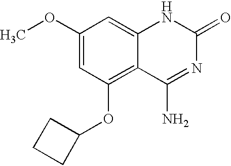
COC1=CC(OC2CCC2)=C2C(=C1)NC(=O)N=C2N
